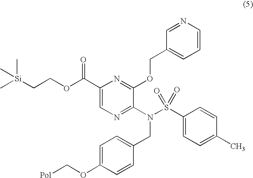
C1(C(OCC[Si](C)(C)C)=O)=CN=C(N(S(C2=CC=C(C)C=C2)(=O)=O)CC2=CC=C(OC[Pol])C=C2)C(OCC2=CC=CN=C2)=N1
